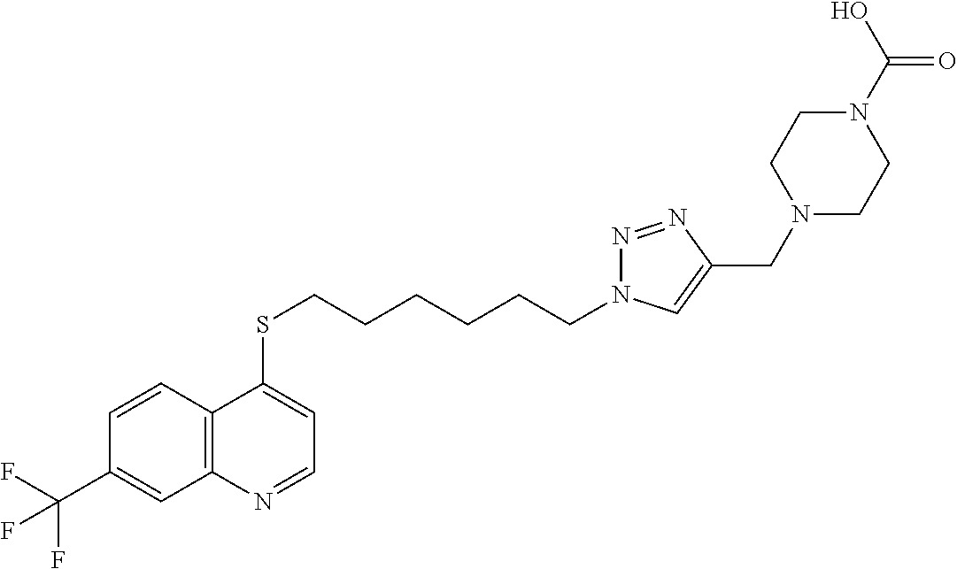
C12=C(C=CC(C(F)(F)F)=C1)C(SCCCCCCN1N=NC(CN3CCN(C(O)=O)CC3)=C1)=CC=N2
